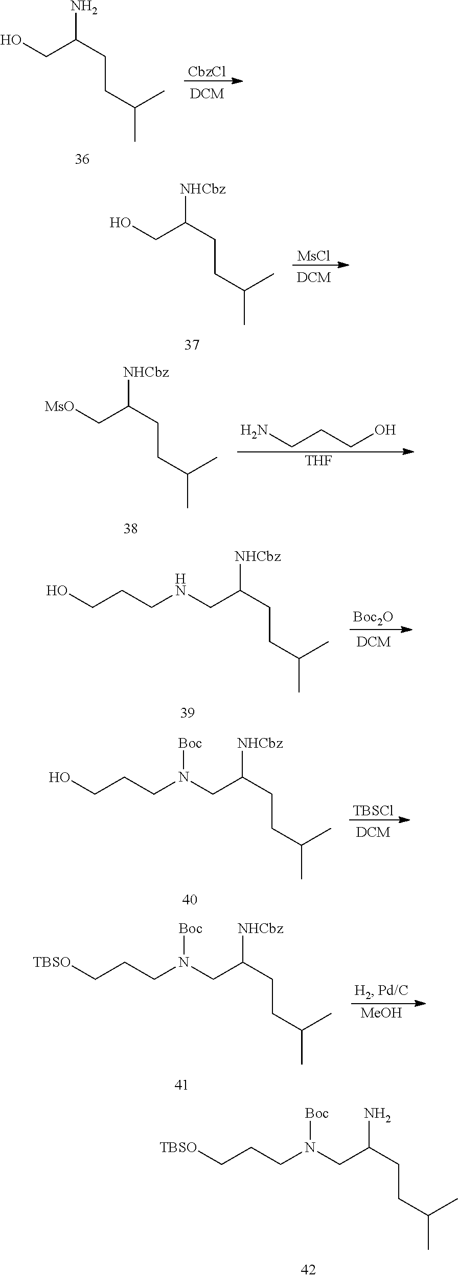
N(CC(CCC(C)C)N)(CCC[TBSO])[Boc].[CbzCl].OCC(CCC(C)C)N.[MsCl].OCC(CCC(C)C)[NHCbz].[MsO]CC(CCC(C)C)[NHCbz].NCCCO.[THF].N(CC(CCC(C)C)[NHCbz])CCCO.[Boc2O].N(CC(CCC(C)C)[NHCbz])(CCCO)[Boc].[TBSCl].N(CC(CCC(C)C)[NHCbz])(CCC[TBSO])[Boc].[MeOH]
